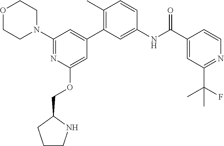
O1CCN(C2=NC(OCC3CCCN3)=CC(C3=C(C)C=CC(NC(C4=CC(C(F)(C)C)=NC=C4)=O)=C3)=C2)CC1
